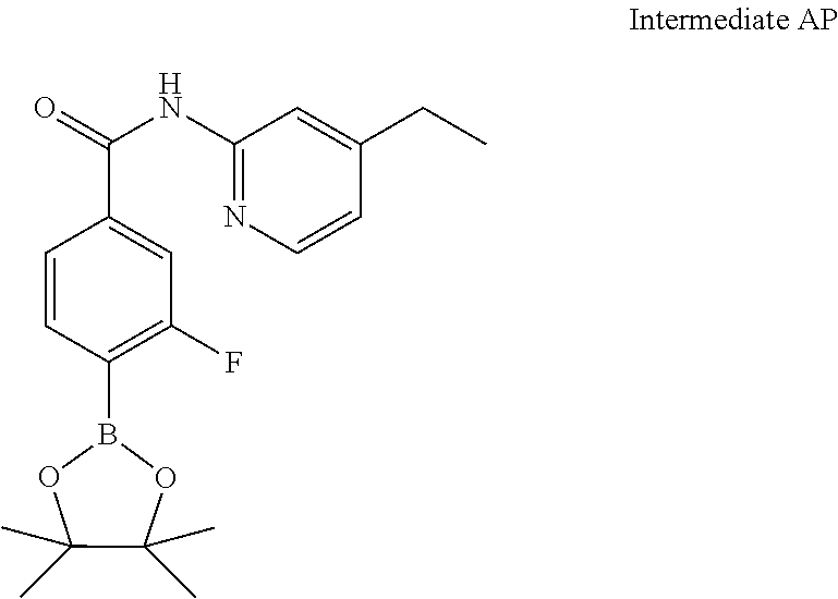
C1=CC(C(NC2=NC=CC(CC)=C2)=O)=CC(F)=C1B1OC(C)(C)C(C)(C)O1
